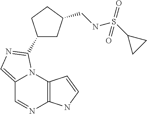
C12=CN=C(C3CC(CNS(C4CC4)(=O)=O)CC3)N1C1=C(N=C2)NC=C1
